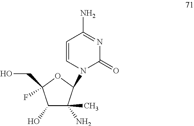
C1(O)C(N)(C)C(N2C=CC(N)=NC2=O)OC1(CO)F
